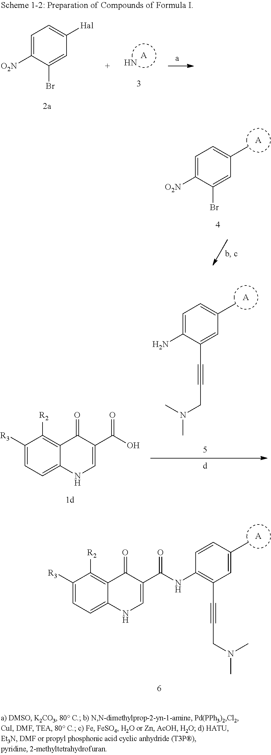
[A].C1=C([O2N])C(Br)=CC(C)=C1.C1([R3])=CC=C2C(=C1[R2])C(=O)C(C(O)=O)=CN2.[A].C1=C(N)C(C#CCN(C)C)=CC(C)=C1.[A].C1([R3])=CC=C2C(=C1[R2])C(=O)C(C(NC1=C(C#CCN(C)C)C=C(C)C=C1)=O)=CN2.[A].N.C1=C([O2N])C(Br)=CC([Hal])=C1
